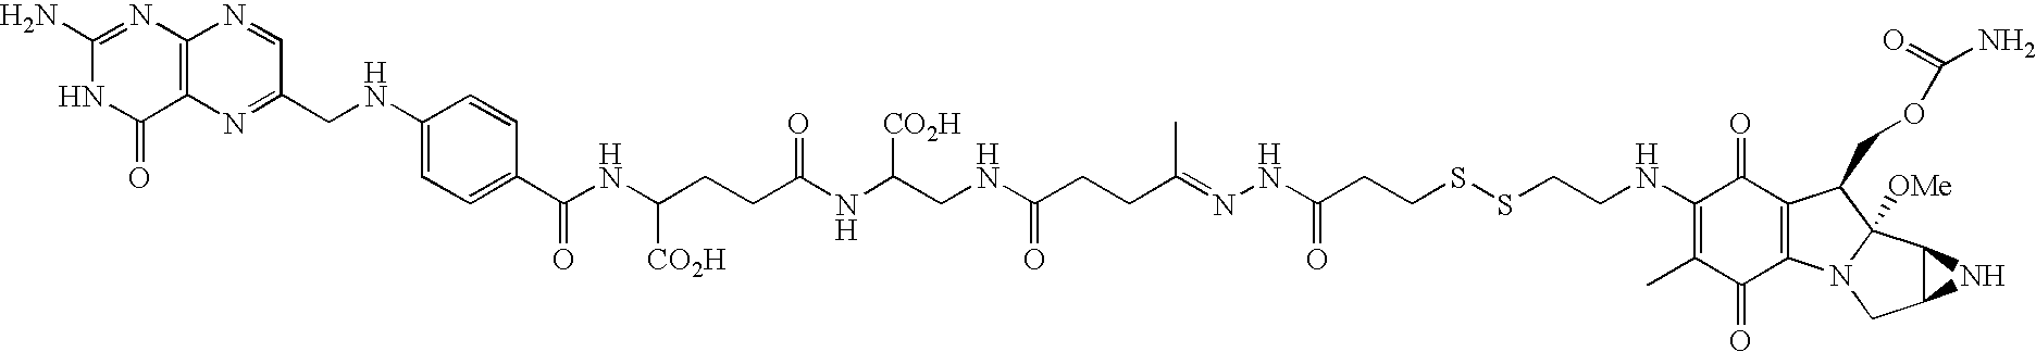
C1(N)=NC2=C(C(=O)N1)N=C(CNC1=CC=C(C(NC(CCC(NC(CNC(CCC(=NNC(CCSSCCNC3=C(C)C(=O)C4=C(C3=O)C(COC(=O)N)C3([OMe])N4CC4C3N4)=O)C)=O)[CO2H])=O)[CO2H])=O)C=C1)C=N2
